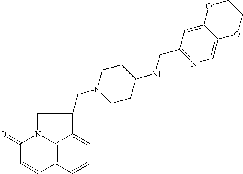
C12=C3C=CC=C1C(CN1CCC(NCC4=NC=C5C(=C4)OCCO5)CC1)CN2C(=O)C=C3
